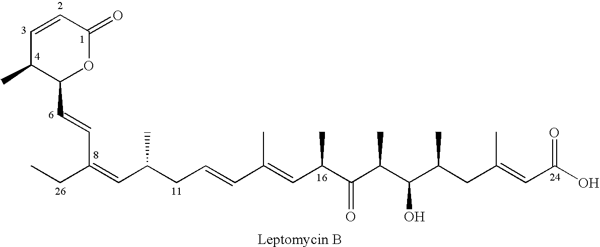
C1=CC(=O)OC(C=CC(CC)=CC(CC=CC(=CC(C(C(C(C(CC(=CC(O)=O)C)C)O)C)=O)C)C)C)C1C
